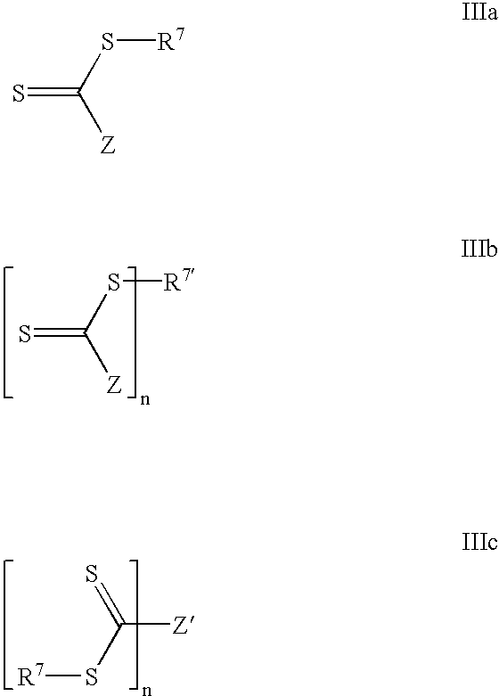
[R7]SC(=S)[Z].S(C([Z])=S)[R7].S=C(S[R7])[Z]
